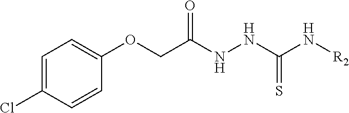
C1=C(Cl)C=CC(OCC(=O)NNC(=S)N[R2])=C1
